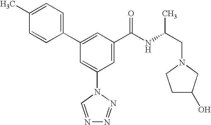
C1(C2=CC(C(NC(CN3CCC(O)C3)C)=O)=CC(N3C=NN=N3)=C2)=CC=C(C)C=C1
